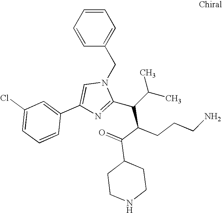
C1=CC=CC(CN2C=C(C3=CC(Cl)=CC=C3)N=C2C(C(C(=O)C2CCNCC2)CCCN)C(C)C)=C1
